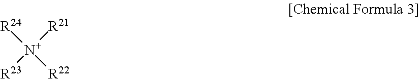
[R24][N+]([R22])([R21])[R23]
